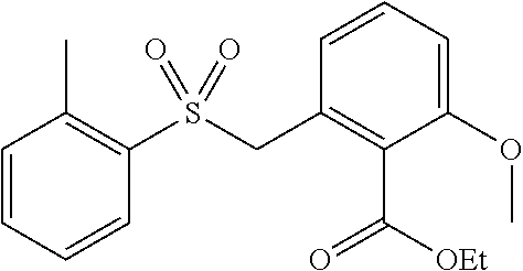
C1=CC=CC(S(CC2=C(C(=O)[OEt])C(OC)=CC=C2)(=O)=O)=C1C
